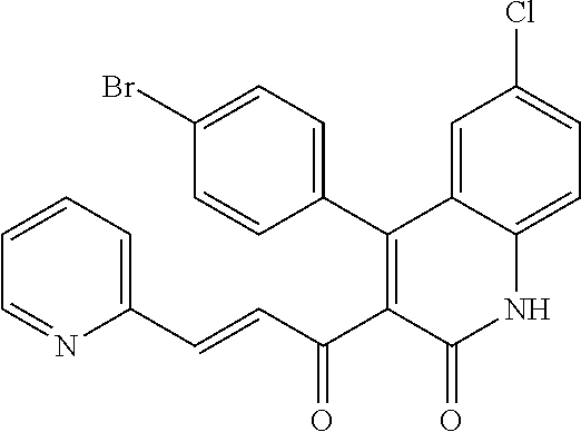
C1(C2=C(C(C=CC3=CC=CC=N3)=O)C(=O)NC3=CC=C(Cl)C=C23)=CC=C(Br)C=C1
